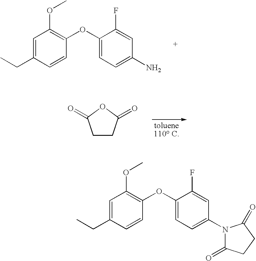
C1(OC)=C(OC2=CC=C(N)C=C2F)C=CC(CC)=C1.C1CC(=O)OC1=O.C1(OC)=C(OC2=CC=C(N3C(=O)CCC3=O)C=C2F)C=CC(CC)=C1
